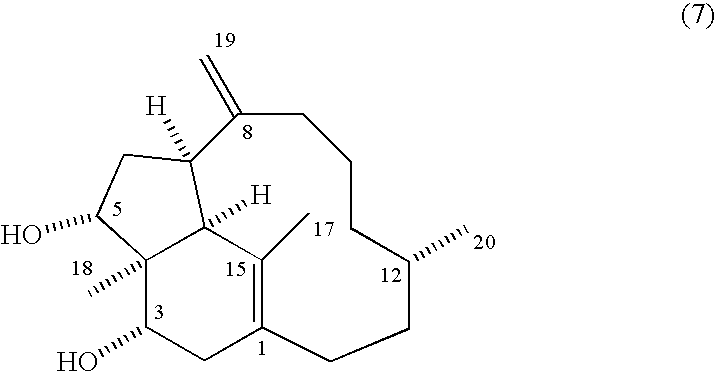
C1(=C)CCCC(C)CCC2=C(C)C3([H])C(C)(C(O)C2)C(O)CC13[H]
